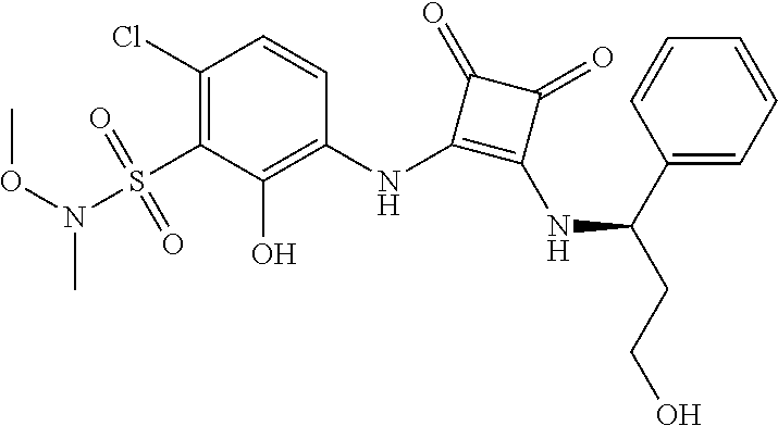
C1(Cl)=C(S(N(OC)C)(=O)=O)C(O)=C(NC2=C(NC(CCO)C3=CC=CC=C3)C(=O)C2=O)C=C1
